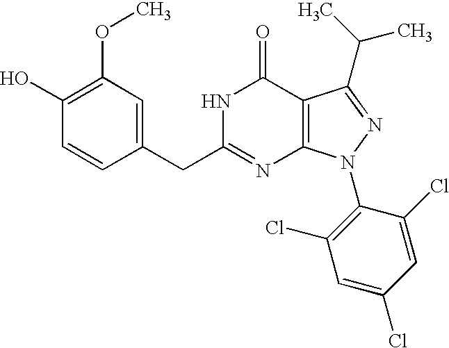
C1(O)=C(OC)C=C(CC2=NC3=C(C(=O)N2)C(C(C)C)=NN3C2=C(Cl)C=C(Cl)C=C2Cl)C=C1
